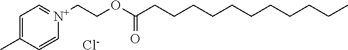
C1=C(C)C=C[N+](CCOC(CCCCCCCCCCC)=O)=C1.[Cl-]
